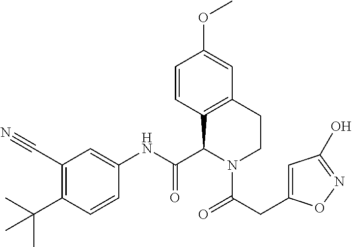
C1(C#N)=C(C(C)(C)C)C=CC(NC(C2C3=C(CCN2C(CC2=CC(O)=NO2)=O)C=C(OC)C=C3)=O)=C1
